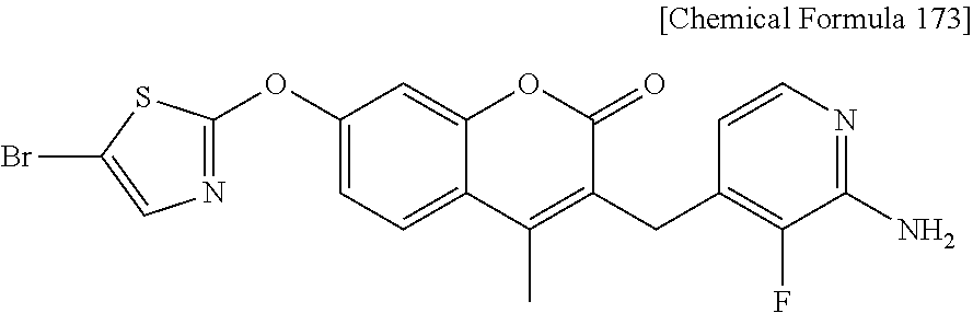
C1(N)=NC=CC(CC2=C(C)C3=CC=C(OC4=NC=C(Br)S4)C=C3OC2=O)=C1F
